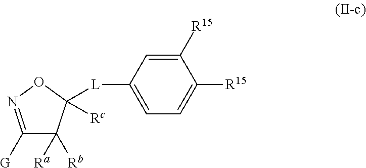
C1([G])=NOC([Rc])([L]C2=CC=C([R15])C([R15])=C2)C1([Rb])[Ra]
